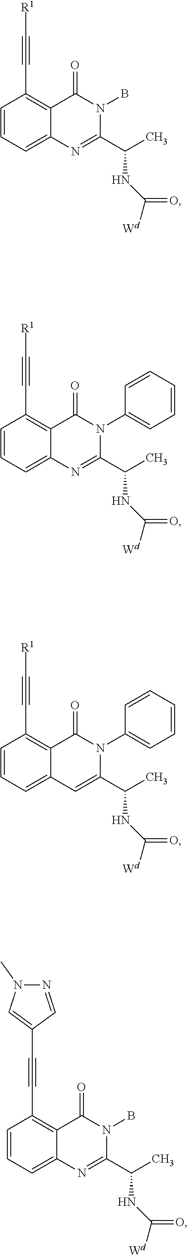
C1=CC=C2C(=C1C#C[R1])C(=O)N(B)C(C(C)NC(=O)[Wd])=N2.C1=CC=C2C(=C1C#C[R1])C(=O)N(C1=CC=CC=C1)C(C(C)NC(=O)[Wd])=N2.C1=CC=C2C(=C1C#C[R1])C(=O)N(C1=CC=CC=C1)C(C(C)NC(=O)[Wd])=C2.C1=CC=C2C(=C1C#CC1=CN(C)N=C1)C(=O)N(B)C(C(C)NC(=O)[Wd])=N2
